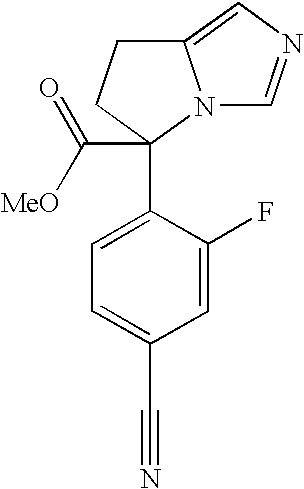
C1=C(F)C(C2(C([MeO])=O)N3C(=CN=C3)CC2)=CC=C1C#N
